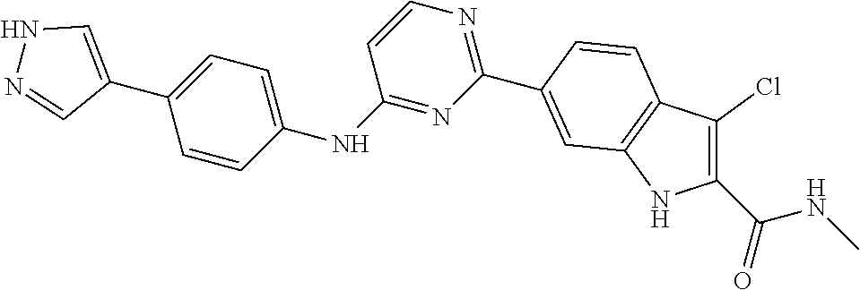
C1(NC2=CC=C(C3=CNN=C3)C=C2)=NC(C2=CC3=C(C(Cl)=C(C(NC)=O)N3)C=C2)=NC=C1
